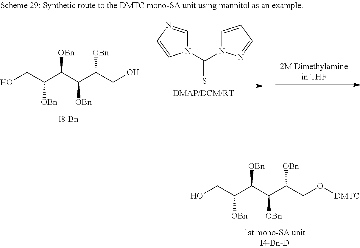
OCC(C(C(C(CO[DMTC])[OBn])[OBn])[OBn])[OBn].OCC(C(C(C(CO)[OBn])[OBn])[OBn])[OBn].C(=S)(N1C=CC=N1)N1C=NC=C1
